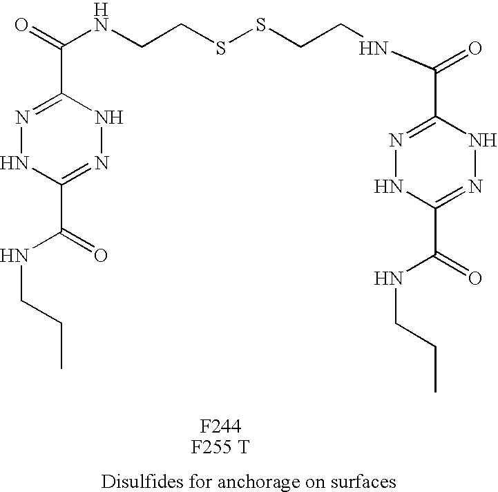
C1(C(=O)NCCC)=NNC(C(=O)NCCSSCCNC(=O)C2=NNC(C(=O)NCCC)=NN2)=NN1
